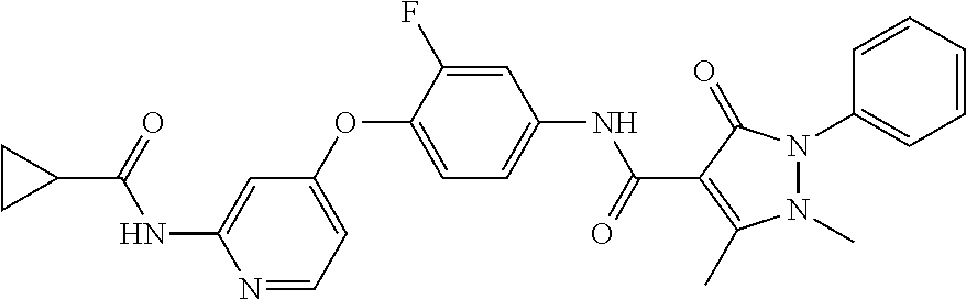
C1(OC2=CC=C(NC(C3=C(C)N(C)N(C4=CC=CC=C4)C3=O)=O)C=C2F)=CC=NC(NC(C2CC2)=O)=C1
